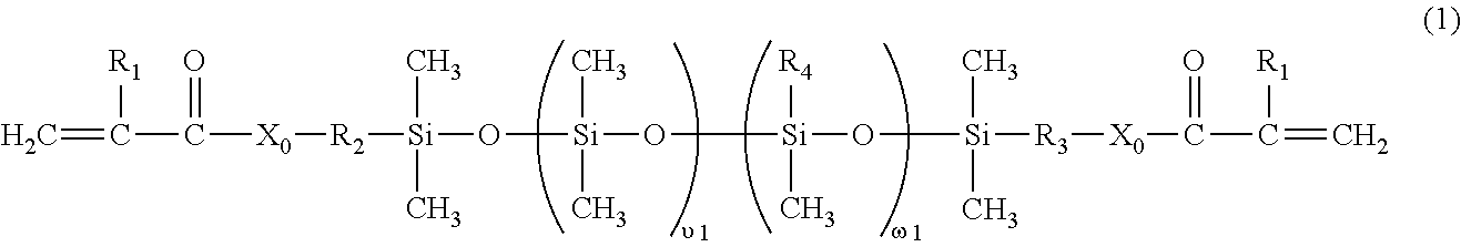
C=C([R1])C(=O)[X0][R2][Si](C)(C)O[Si](C)(C)O[Si]([R4])(C)O[Si]([R3][X0]C(=O)C([R1])=C)(C)C
